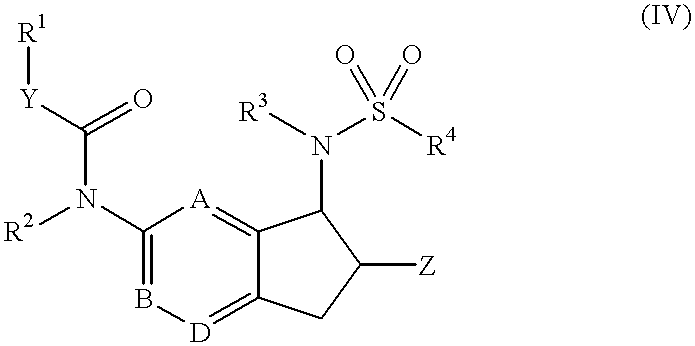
C12=[A]C(N([R2])C([Y][R1])=O)=B[D]=C1CC([Z])C2N([R3])S([R4])(=O)=O
